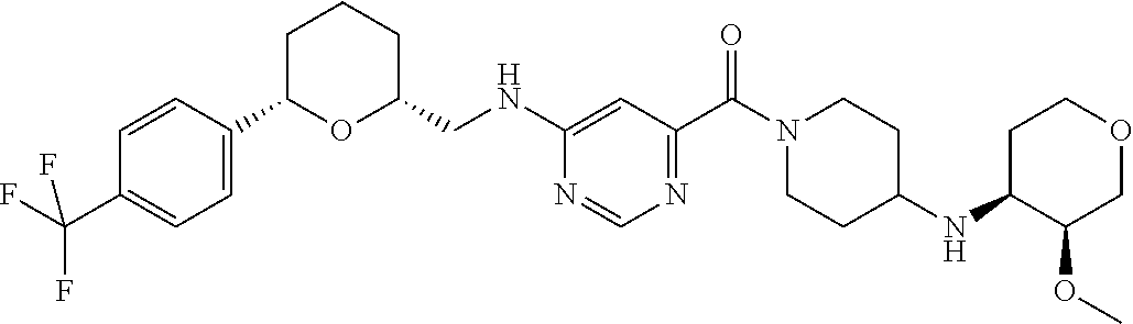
C1=C(C2OC(CNC3=CC(C(N4CCC(NC5C(OC)COCC5)CC4)=O)=NC=N3)CCC2)C=CC(C(F)(F)F)=C1
